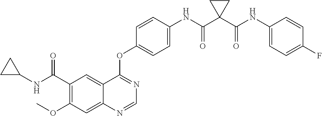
C12=CC(C(NC3CC3)=O)=C(OC)C=C1N=CN=C2OC1=CC=C(NC(C2(C(NC3=CC=C(F)C=C3)=O)CC2)=O)C=C1
